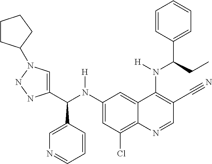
C1(N(C(C2=CN(C3CCCC3)NN2)C2=CN=CC=C2)[H])=CC(Cl)=C2C(=C1)C(N(C(C1=CC=CC=C1)CC)[H])=C(C#N)C=N2
